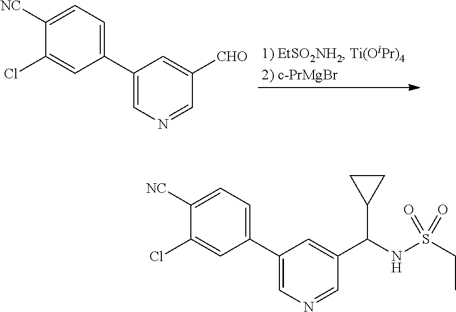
C1(C2=CN=CC([CHO])=C2)=CC=C([NC])C(Cl)=C1.C1(C2=CN=CC(C(NS(CC)(=O)=O)C3CC3)=C2)=CC=C([NC])C(Cl)=C1
